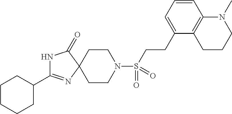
N1C(C2CCCCC2)=NC2(C1=O)CCN(S(CCC1=CC=CC3=C1CCCN3C)(=O)=O)CC2
